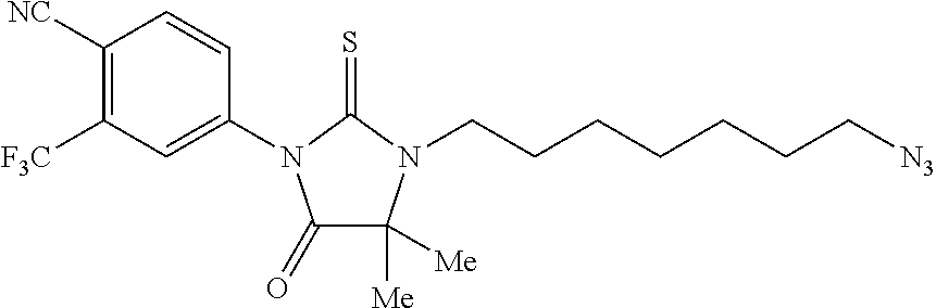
C1(=O)C([Me])([Me])N(CCCCCCC[N3])C(=S)N1C1=CC([F3C])=C([NC])C=C1
